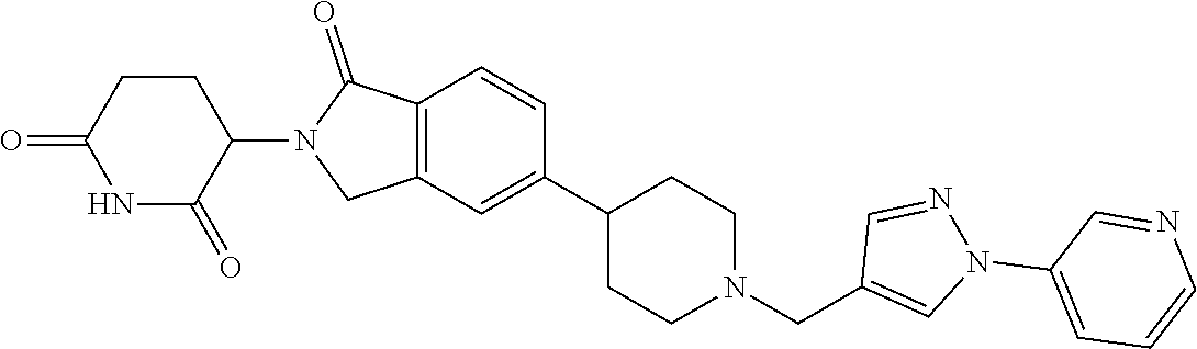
C1=CC2=C(C=C1C1CCN(CC3=CN(C4=CC=CN=C4)N=C3)CC1)CN(C1C(=O)NC(=O)CC1)C2=O
